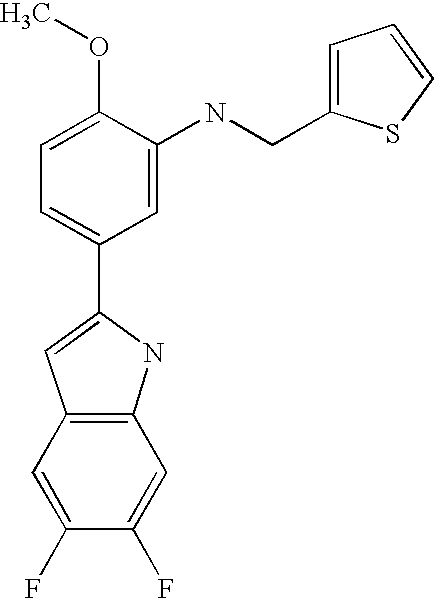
C1=C(C2=CC3=C(N2)C=C(F)C(F)=C3)C=C(NCC2=CC=CS2)C(OC)=C1
